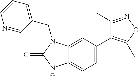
C12=CC=C(C3=C(C)ON=C3C)C=C1N(CC1=CC=CN=C1)C(=O)N2
